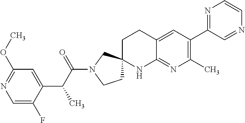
C1=C(F)C(C(C(N2CCC3(C2)CCC2=CC(C4=NC=CN=C4)=C(C)N=C2N3)=O)C)=CC(OC)=N1
